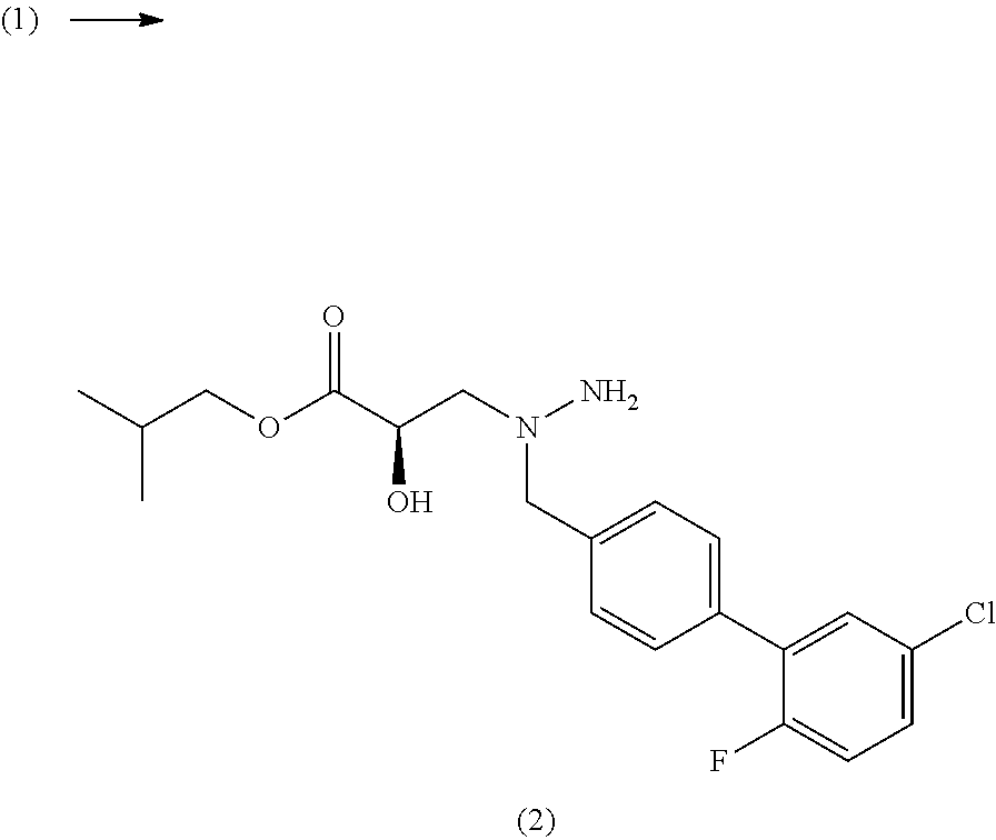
O(C(C(CN(CC1=CC=C(C2=CC(Cl)=CC=C2F)C=C1)N)O)=O)CC(C)C
